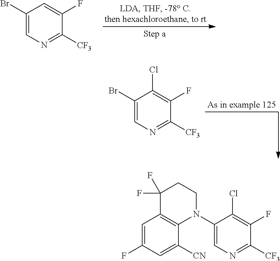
C1=C(F)C([CF3])=NC=C1Br.C1(Cl)=C(F)C([CF3])=NC=C1Br.C1(F)=CC2=C(N(C3=CN=C([CF3])C(F)=C3Cl)CCC2(F)F)C([CN])=C1
